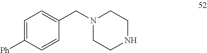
C1=C([Ph])C=CC(CN2CCNCC2)=C1
